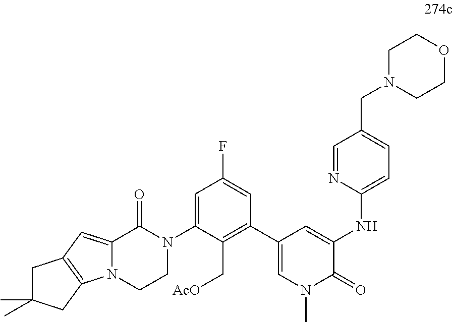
C1(C2=CN(C)C(=O)C(NC3=CC=C(CN4CCOCC4)C=N3)=C2)=C(C[AcO])C(N2CCN3C(=CC4=C3CC(C)(C)C4)C2=O)=CC(F)=C1
